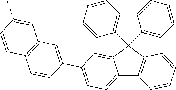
C12=CC=C(C3=CC4=C(C=C3)C=CC(C)=C4)C=C1C(C1=CC=CC=C1)(C1=CC=CC=C1)C1=C2C=CC=C1
